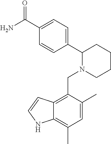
C(C1=C2C(=C(C)C=C1C)NC=C2)N1CCCCC1C1=CC=C(C(N)=O)C=C1
